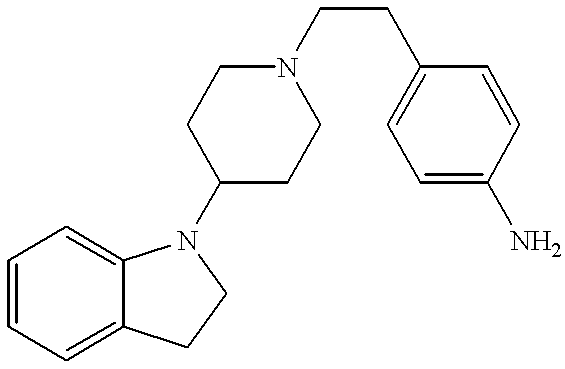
C1=CC=C2C(=C1)N(C1CCN(CCC3=CC=C(N)C=C3)CC1)CC2
